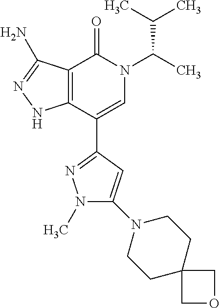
C12=C(C(C3=NN(C)C(N4CCC5(CC4)COC5)=C3)=CN(C(C)C(C)C)C1=O)NN=C2N
